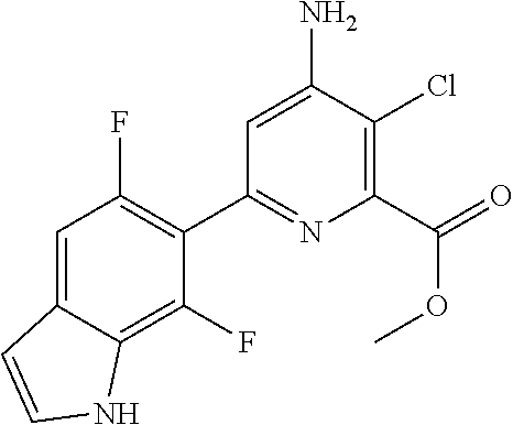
C1(C2=C(F)C=C3C(=C2F)NC=C3)=NC(C(=O)OC)=C(Cl)C(N)=C1
